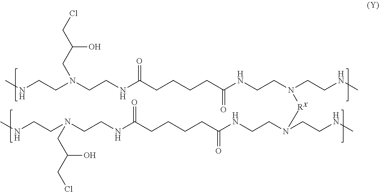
CNCCN(CCNC(CCCCC(NCCN(CCNC)[RX]N(CCNC(CCCCC(NCCN(CCNC)CC(CCl)O)=O)=O)CCNC)=O)=O)CC(CCl)O
